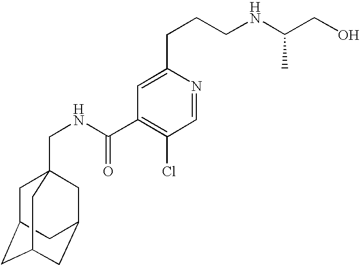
C1C2CC3CC(CC1(CNC(C1=C(Cl)C=NC(CCCNC(CO)C)=C1)=O)C3)C2
